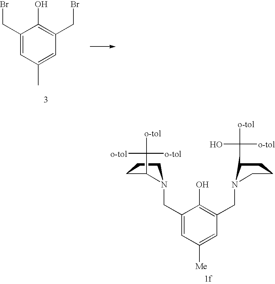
C1(CBr)=CC(C)=CC(CBr)=C1O.C1(CN2CCCC2C([o-tol])([o-tol])[o-tol])=CC([Me])=CC(CN2C(C(O)([o-tol])[o-tol])CCC2)=C1O
